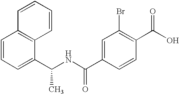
C1=CC=CC2=C1C=CC=C2C(NC(=O)C1=CC(Br)=C(C(=O)O)C=C1)C
